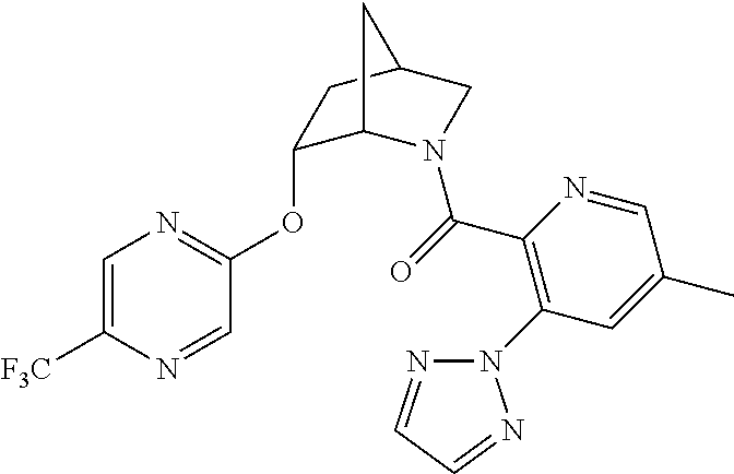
C1(C(=O)N2C3C(OC4=NC=C([F3C])N=C4)CC(C2)C3)=C(N2N=CC=N2)C=C(C)C=N1
